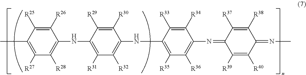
C1(C)=C([R27])C([R28])=C(NC2=C([R31])C([R32])=C(NC3=C([R35])C([R36])=C(N=C4C([R39])=C([R40])C(=NC)C([R38])=C4[R37])C([R34])=C3[R33])C([R30])=C2[R29])C([R26])=C1[R25]
